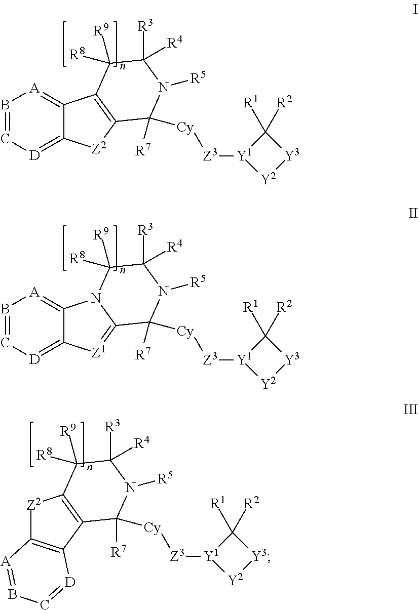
B1=C[D]=C2C(=[A]1)C1=C([Z2]2)C([R7])([Cy][Z3][Y1]2[Y2][Y3]C2([R1])[R2])N([R5])C([R3])([R4])C1([R9])[R8].B1=C[D]=C2C(=[A]1)N1C(=[Z1]2)C([R7])([Cy][Z3][Y1]2[Y2][Y3]C2([R1])[R2])N([R5])C([R3])([R4])C1([R9])[R8].C12=C(C3=C([Z2]1)C([R9])([R8])C([R3])([R4])N([R5])C3([R7])[Cy][Z3][Y1]1[Y2][Y3]C1([R1])[R2])[D]=CB=[A]2
